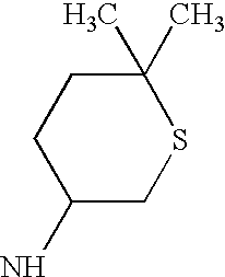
C1(N)CSC(C)(C)CC1
